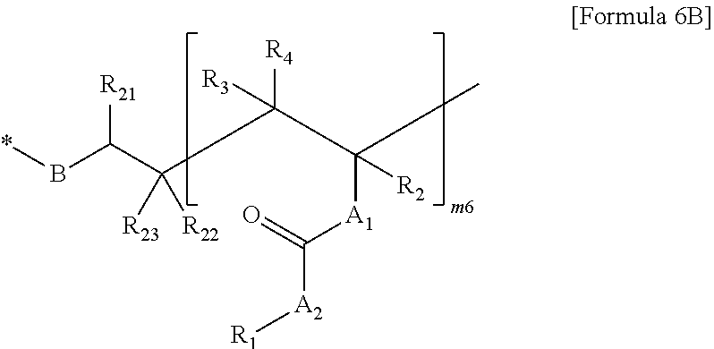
*BC([R21])C([R23])([R22])C(C(C)([R2])[A1]C([A2][R1])=O)([R4])[R3]
